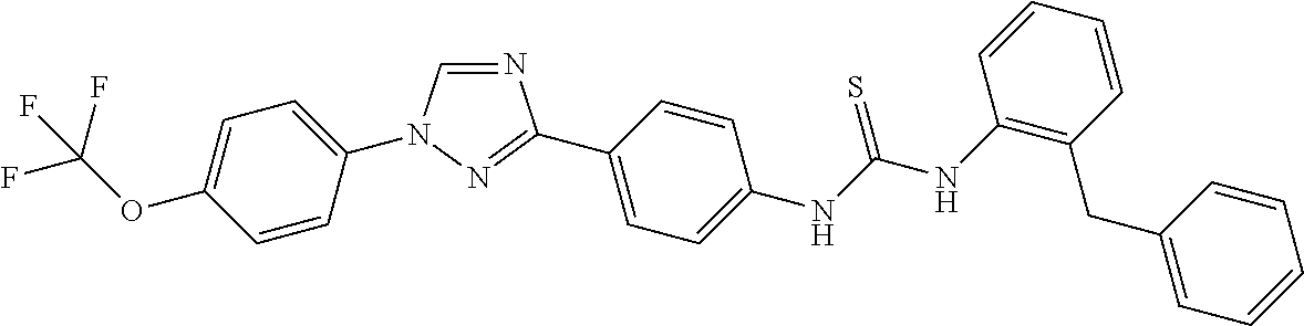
C1=C(N2C=NC(C3=CC=C(NC(NC4=C(CC5=CC=CC=C5)C=CC=C4)=S)C=C3)=N2)C=CC(OC(F)(F)F)=C1
